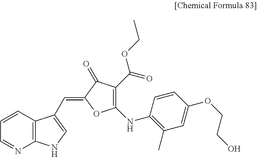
C1=CC2=C(N=C1)NC=C2C=C1C(=O)C(C(=O)OCC)=C(NC2=C(C)C=C(OCCO)C=C2)O1
